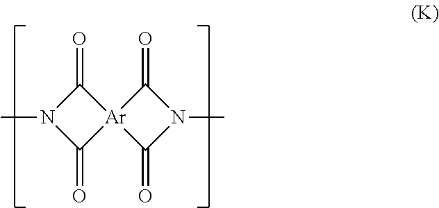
O=C1N(C)C(=O)[Ar]12C(=O)N(C)C2=O
